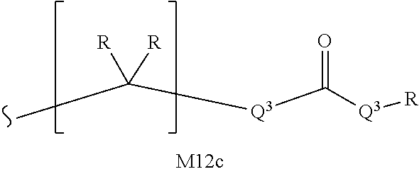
C([R])([R])([Q3]C([Q3][R])=O)C
